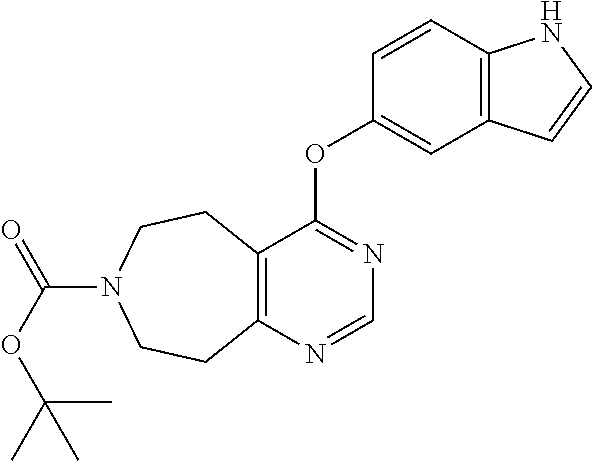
C1(OC2=CC3=C(C=C2)NC=C3)=NC=NC2=C1CCN(C(OC(C)(C)C)=O)CC2
